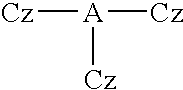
[A]([Cz])([Cz])[Cz]
